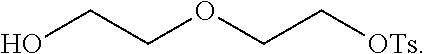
OCCOCC[OTs]
